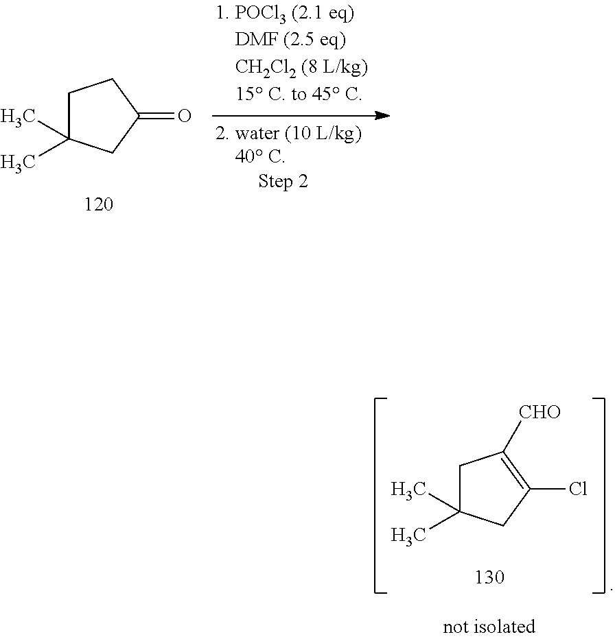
C1C(C)(C)CC(Cl)=C1[CHO].C1C(C)(C)CC(=O)C1
